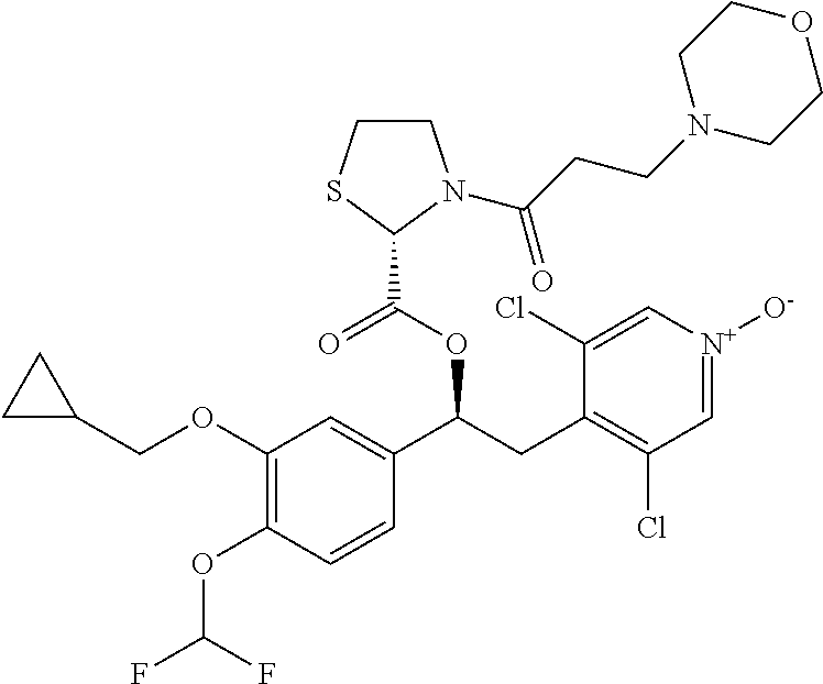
C1(OCC2CC2)=C(OC(F)F)C=CC(C(CC2=C(Cl)C=[N+]([O-])C=C2Cl)OC(C2N(C(CCN3CCOCC3)=O)CCS2)=O)=C1
